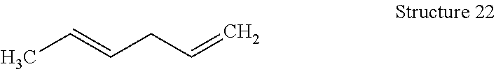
CC=CCC=C
